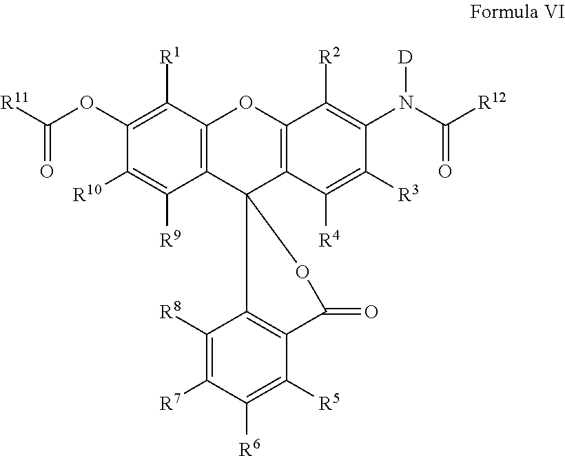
C12=C(C([R1])=C(OC([R11])=O)C([R10])=C1[R9])OC1=C(C23C2=C(C([R5])=C([R6])C([R7])=C2[R8])C(=O)O3)C([R4])=C([R3])C(N(C([R12])=O)[D])=C1[R2]
